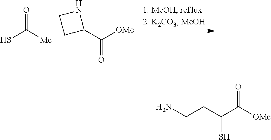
SC([Me])=O.C1(C([OMe])=O)NCC1.C(CC(C([OMe])=O)S)N
